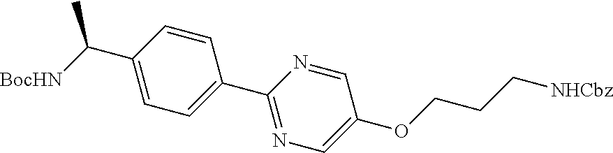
C1(C([BocHN])C)=CC=C(C2=NC=C(OCCC[NHCbz])C=N2)C=C1
